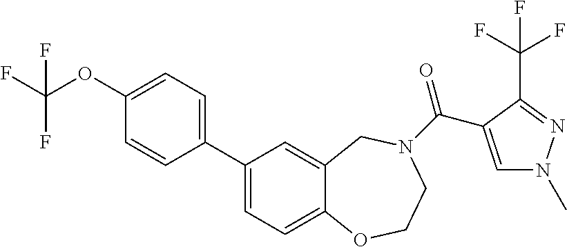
C1(C2=CC=C(OC(F)(F)F)C=C2)=CC=C2C(=C1)CN(C(=O)C1=CN(C)N=C1C(F)(F)F)CCO2
